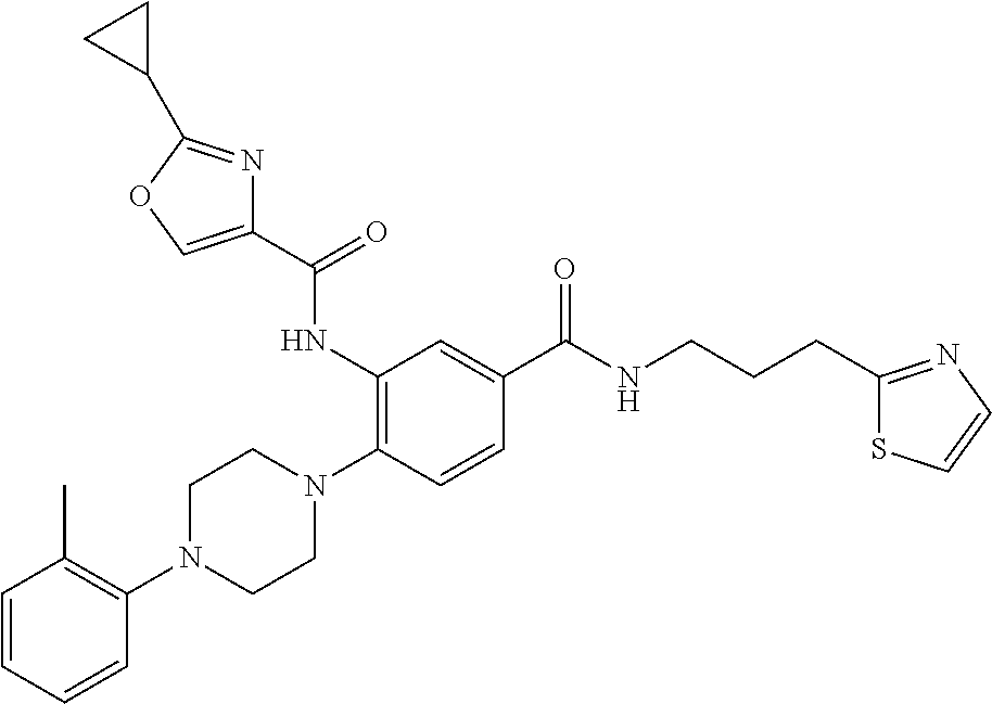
C1=CC=CC(N2CCN(C3=C(NC(C4=COC(C5CC5)=N4)=O)C=C(C(NCCCC4=NC=CS4)=O)C=C3)CC2)=C1C
